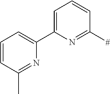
C1=C(C2=CC=CC(C)=N2)N=C([#])C=C1
